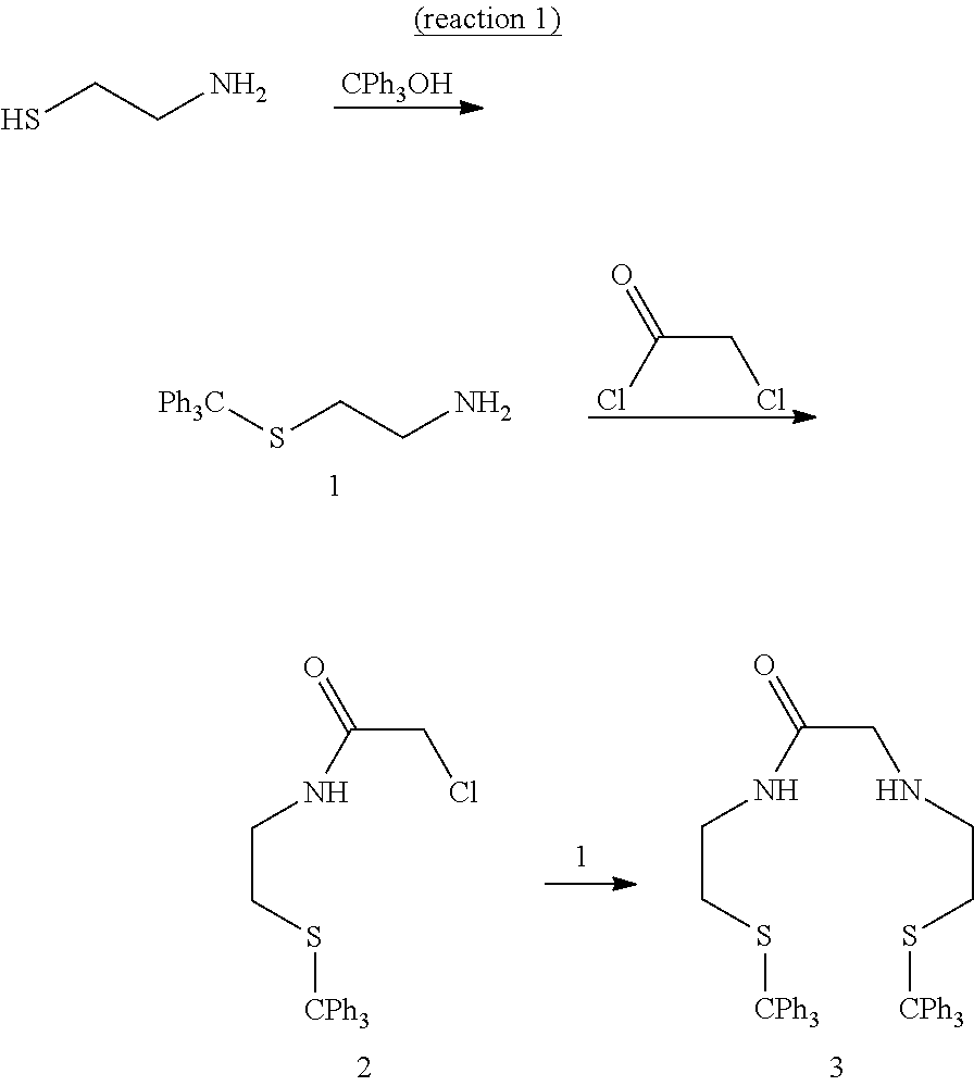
SCCN.[CPh3OH].[Ph3C]SCCN.C(CCl)(Cl)=O.C(CNCCS[CPh3])(NCCS[CPh3])=O.C(CCl)(NCCS[CPh3])=O
